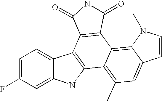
C1=C(F)C=C2C(=C1)C1=C(N2)C2=C(C)C=C3C(=C2C2=C1C(=O)NC2=O)N(C)C=C3
